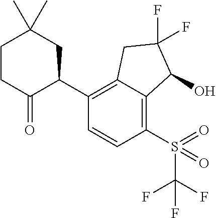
C1(C2CC(C)(C)CCC2=O)=C2C(=C(S(=O)(C(F)(F)F)=O)C=C1)C(O)C(F)(F)C2
